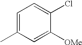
C1=C(C)C=C([OMe])C(Cl)=C1
